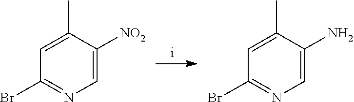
C1(C)=CC(Br)=NC=C1[NO2].C1(C)=CC(Br)=NC=C1N
